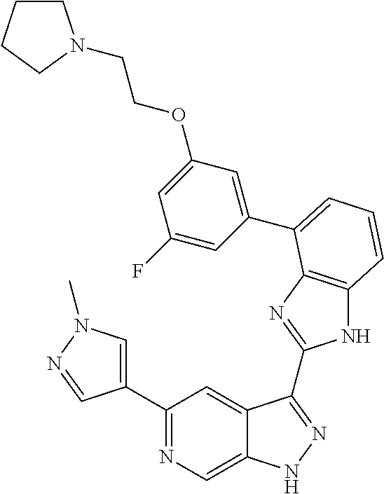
C1(C2=NC=C3C(=C2)C(C2=NC4=C(N2)C=CC=C4C2=CC(OCCN4CCCC4)=CC(F)=C2)=NN3)=CN(C)N=C1
